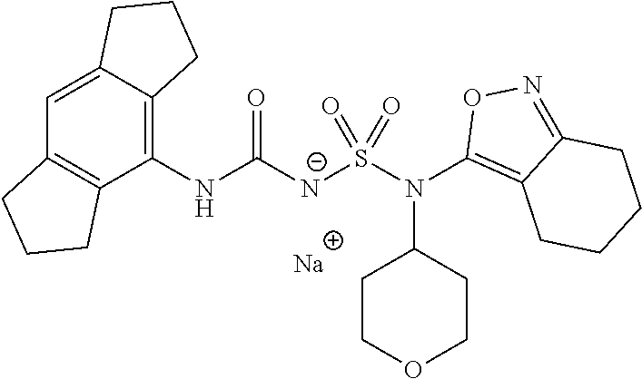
[Na].C1(NC([N-]S(N(C2=C3C(=NO2)CCCC3)C2CCOCC2)(=O)=O)=O)=C2C(=CC3=C1CCC3)CCC2
